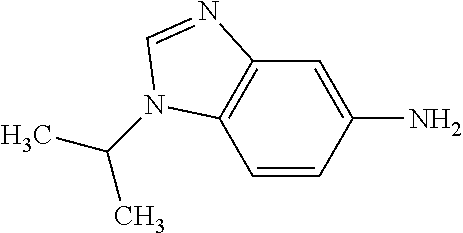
C1=CC(N)=CC2=C1N(C(C)C)C=N2
